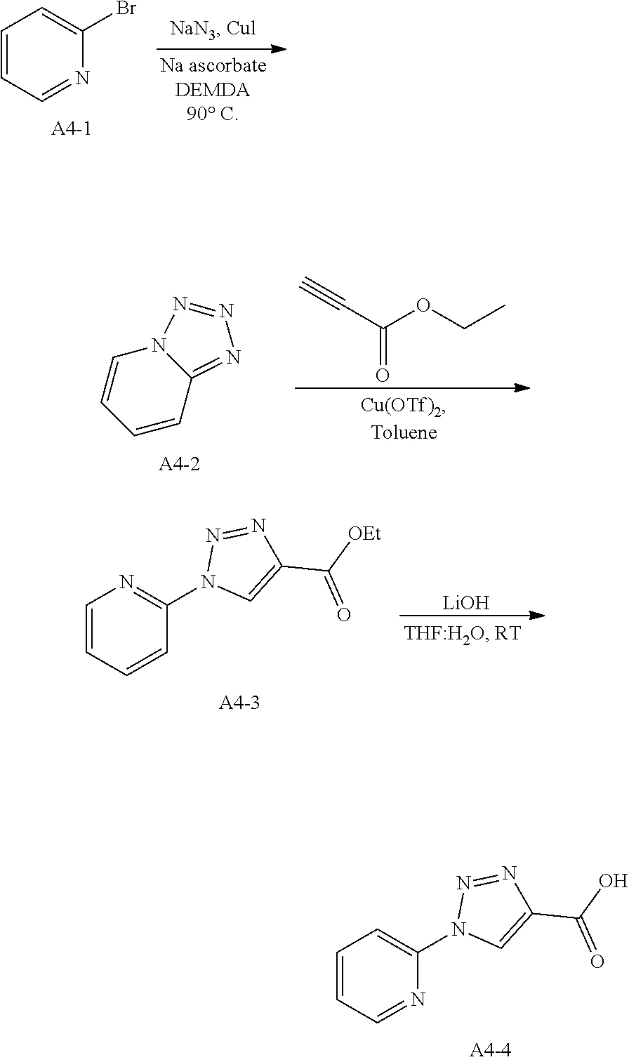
C1=CC=NC(Br)=C1.C(OCC)(C#C)=O.C1=CC=CC2=NN=NN12.[LiOH].C1=CC=CC(N2C=C(C(=O)[OEt])N=N2)=N1.C1=CC=NC(N2C=C(C(=O)O)N=N2)=C1
